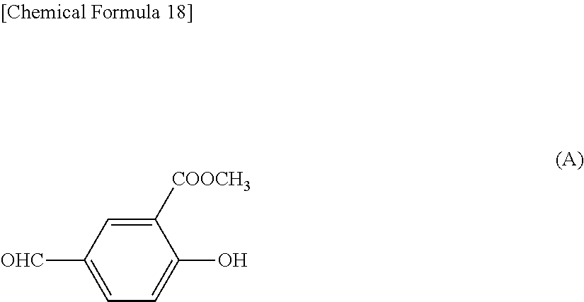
C1([COOCH3])=CC([OHC])=CC=C1O
